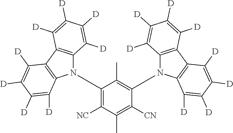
C1(N2C3=C(C4=C2C([D])=C([D])C([D])=C4[D])C([D])=C([D])C([D])=C3[D])=C([NC])C(C)=C([CN])C(N2C3=C(C4=C2C([D])=C([D])C([D])=C4[D])C([D])=C([D])C([D])=C3[D])=C1C
